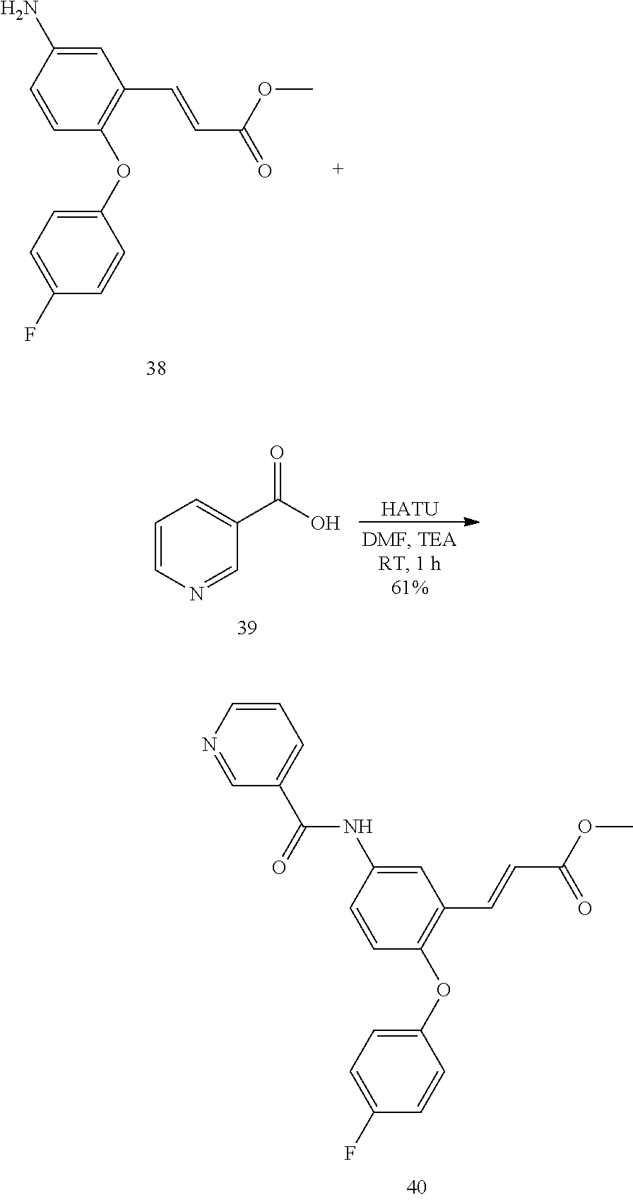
C1(OC2=C(C=CC(=O)OC)C=C(N)C=C2)=CC=C(F)C=C1.C1=CN=CC(C(O)=O)=C1.[HATU].C1(OC2=C(C=CC(=O)OC)C=C(NC(C3=CC=CN=C3)=O)C=C2)=CC=C(F)C=C1
